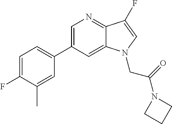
C1=C(C2=CC=C(F)C(C)=C2)C=C2C(=N1)C(F)=CN2CC(=O)N1CCC1
